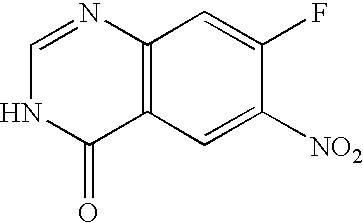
C1([NO2])=CC2=C(C=C1F)N=CNC2=O
